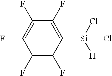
C1([Si](Cl)([H])Cl)=C(F)C(F)=C(F)C(F)=C1F
